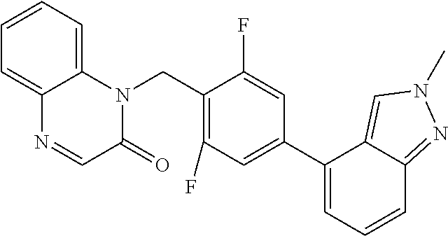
C12=CC=CC=C1N=CC(=O)N2CC1=C(F)C=C(C2=CC=CC3=NN(C)C=C23)C=C1F
